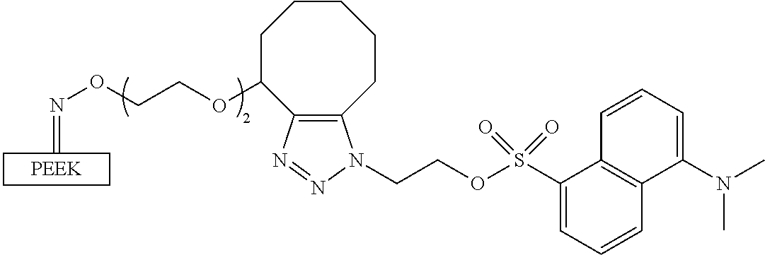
C=NOCCOC1CCCCCC2=C1N=NN2CCOS(C1=CC=CC2=C1C=CC=C2N(C)C)(=O)=O
